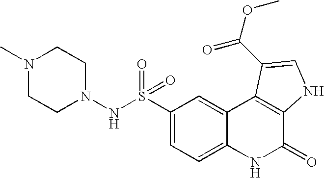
C1(S(=O)(=O)NN2CCN(C)CC2)=CC=C2C(=C1)C1=C(C(=O)N2)NC=C1C(=O)OC
